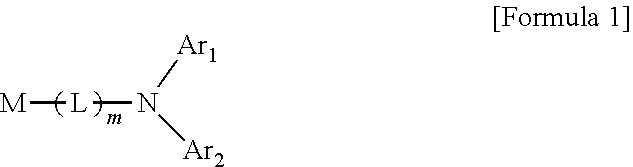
[M][L]N([Ar2])[Ar1]
